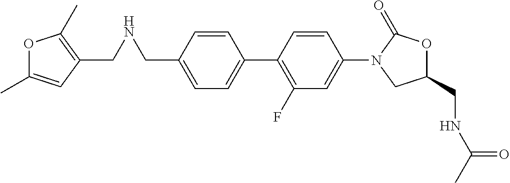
C1(CNCC2=C(C)OC(C)=C2)=CC=C(C2=C(F)C=C(N3C(=O)OC(CNC(C)=O)C3)C=C2)C=C1
